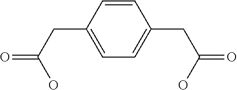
C1=CC(CC(=O)O)=CC=C1CC(O)=O
